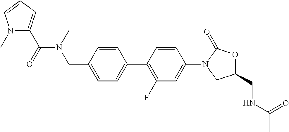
C1(CN(C(=O)C2=CC=CN2C)C)=CC=C(C2=C(F)C=C(N3C(=O)OC(CNC(C)=O)C3)C=C2)C=C1
